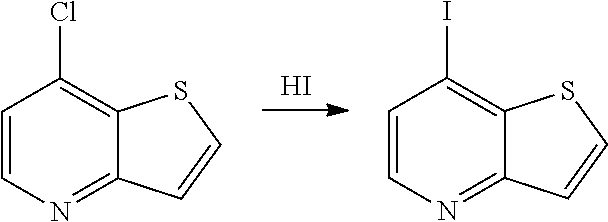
I.C1=CN=C2C(=C1Cl)SC=C2.C1=CN=C2C(=C1I)SC=C2
